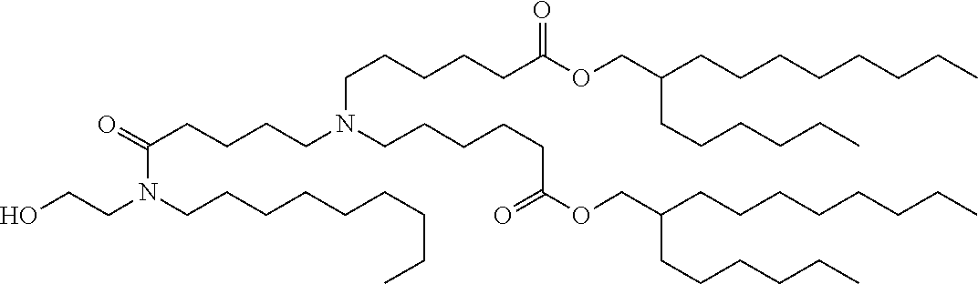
C(CCN(CCCCC(=O)N(CCO)CCCCCCCCC)CCCCCC(OCC(CCCCCC)CCCCCCCC)=O)CCC(=O)OCC(CCCCCC)CCCCCCCC
